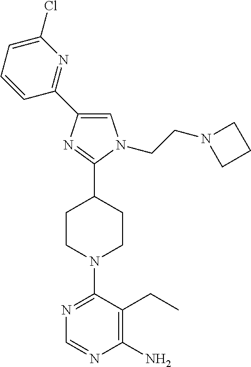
N1=C(N2CCC(C3=NC(C4=NC(Cl)=CC=C4)=CN3CCN3CCC3)CC2)C(CC)=C(N)N=C1
